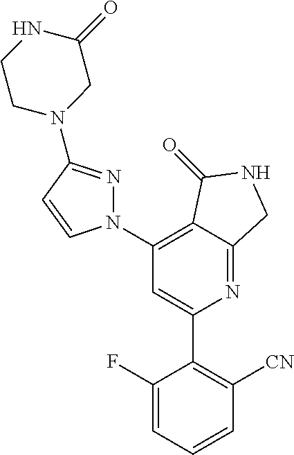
C1(N2N=C(N3CC(=O)NCC3)C=C2)=C2C(=NC(C3=C([CN])C=CC=C3F)=C1)CNC2=O
